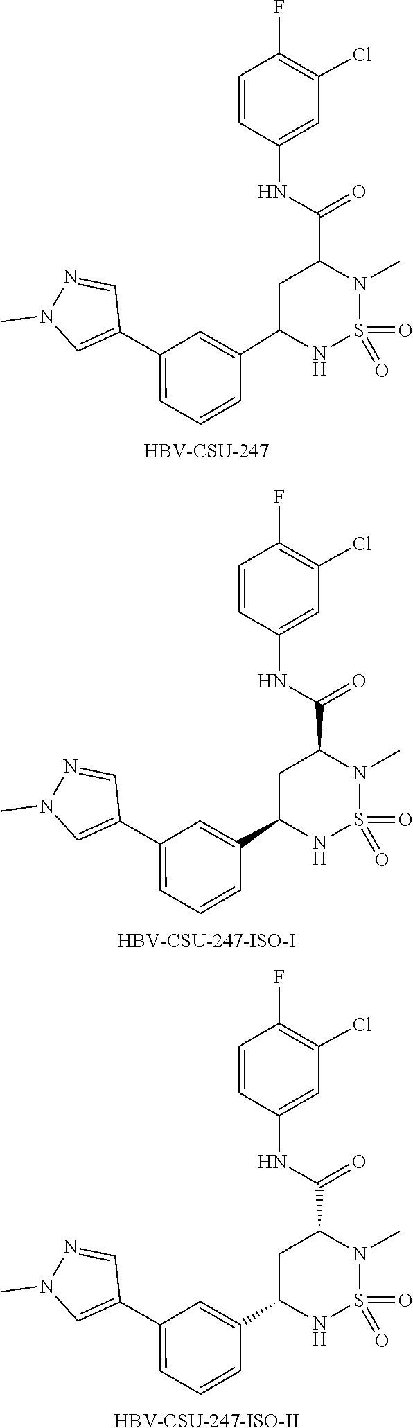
O=S1(=O)N(C)C(C(NC2=CC(Cl)=C(F)C=C2)=O)CC(C2=CC(C3=CN(C)N=C3)=CC=C2)N1.[HBV-CSU-247].O=S1(=O)N(C)C(C(NC2=CC(Cl)=C(F)C=C2)=O)CC(C2=CC(C3=CN(C)N=C3)=CC=C2)N1.[HBV-CSU-247-ISO-I].O=S1(=O)N(C)C(C(NC2=CC(Cl)=C(F)C=C2)=O)CC(C2=CC(C3=CN(C)N=C3)=CC=C2)N1.[HBV-CSU-247-ISO-II]
